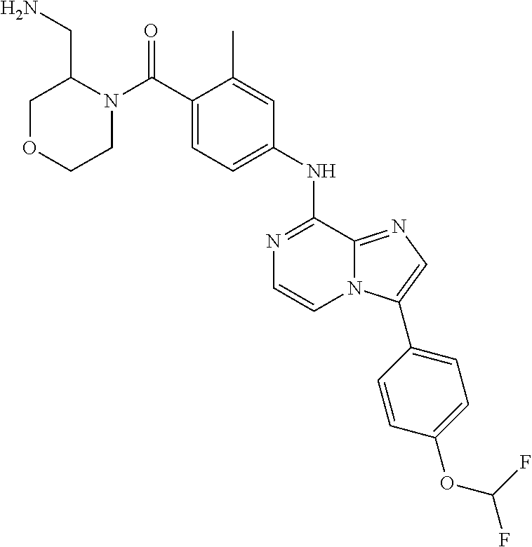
C1(C)=CC(NC2=NC=CN3C2=NC=C3C2=CC=C(OC(F)F)C=C2)=CC=C1C(N1C(CN)COCC1)=O
